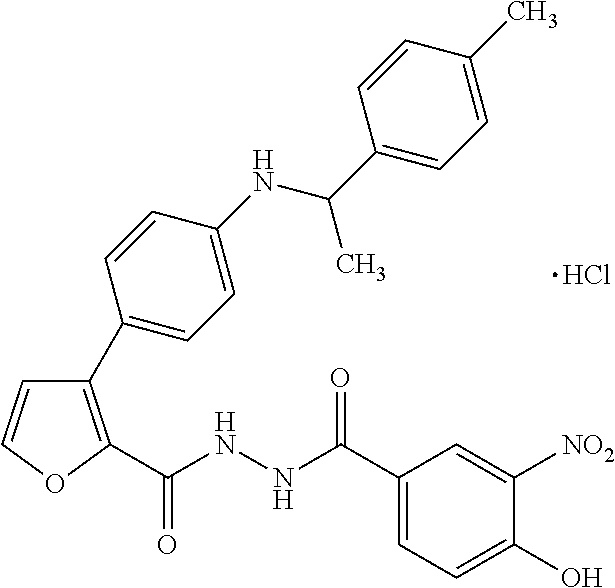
C1=COC(C(NNC(C2=CC=C(O)C([NO2])=C2)=O)=O)=C1C1=CC=C(NC(C2=CC=C(C)C=C2)C)C=C1.Cl
